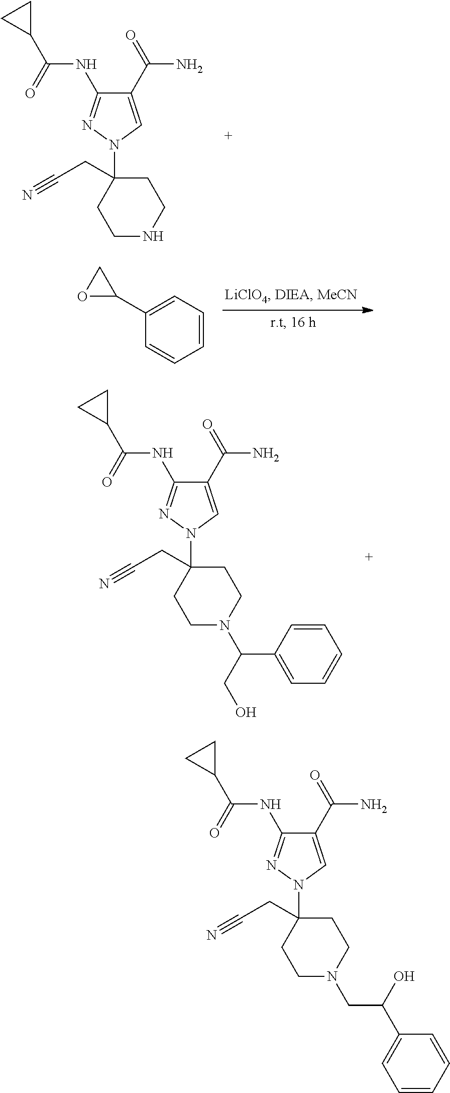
C1(C(=O)N)=CN(C2(CC#N)CCNCC2)N=C1NC(C1CC1)=O.C1=CC=C(C2CO2)C=C1.C1(C(=O)N)=CN(C2(CC#N)CCN(C(CO)C3=CC=CC=C3)CC2)N=C1NC(C1CC1)=O.C1(C(=O)N)=CN(C2(CC#N)CCN(CC(C3=CC=CC=C3)O)CC2)N=C1NC(C1CC1)=O
